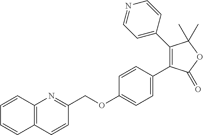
C12=C(C=CC(COC3=CC=C(C4=C(C5=CC=NC=C5)C(C)(C)OC4=O)C=C3)=N1)C=CC=C2
